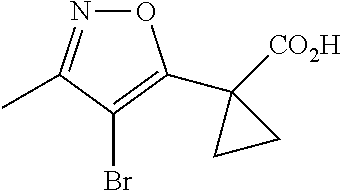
O1N=C(C)C(Br)=C1C1([CO2H])CC1
